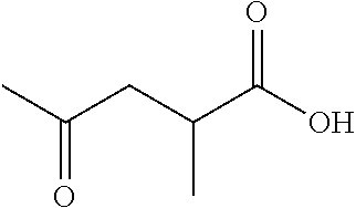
CC(CC(C(O)=O)C)=O
